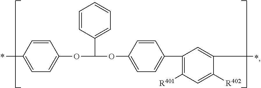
C1=CC(C)=CC=C1OC(OC1=CC=C(C2=C([R401])C=C([R402])C(C)=C2)C=C1)C1=CC=CC=C1
